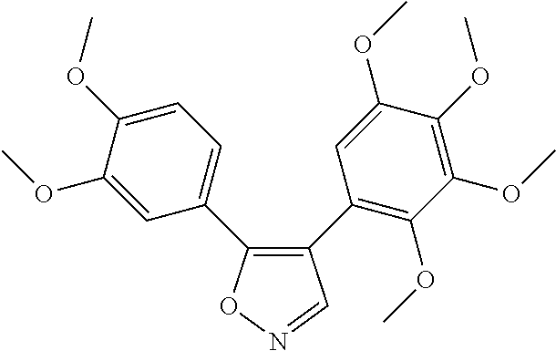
C1(C2=C(OC)C(OC)=C(OC)C(OC)=C2)=C(C2=CC=C(OC)C(OC)=C2)ON=C1
